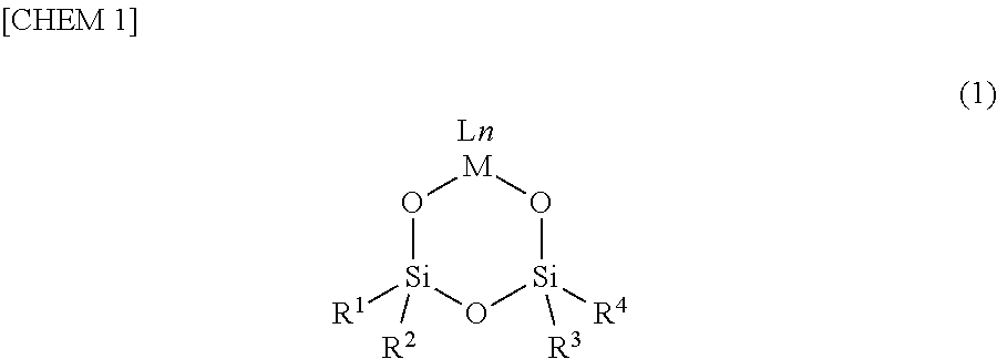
O1[Si]([R1])([R2])O[Si]([R4])([R3])O[M]1
